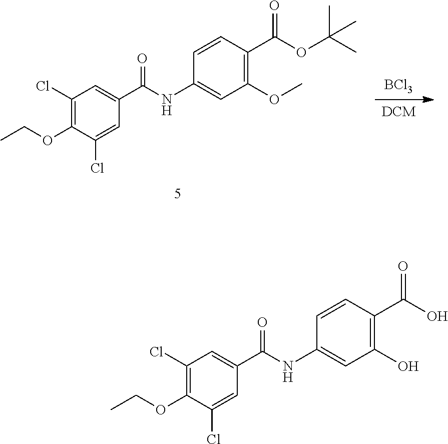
C1(Cl)=C(OCC)C(Cl)=CC(C(NC2=CC(O)=C(C(O)=O)C=C2)=O)=C1.C1(Cl)=C(OCC)C(Cl)=CC(C(NC2=CC(OC)=C(C(OC(C)(C)C)=O)C=C2)=O)=C1.[BCl3].[DCM]
